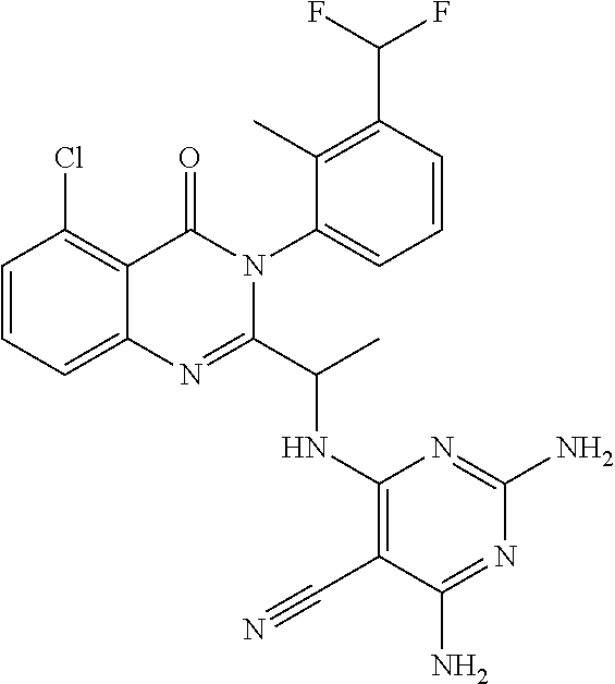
C1=CC=C2C(=C1Cl)C(=O)N(C1=CC=CC(C(F)F)=C1C)C(C(C)NC1=C(C#N)C(N)=NC(N)=N1)=N2
